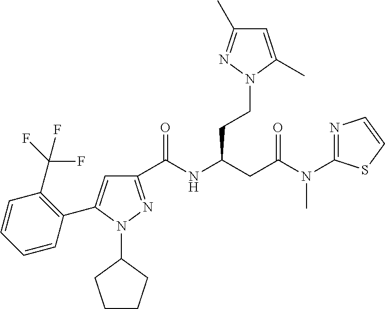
C1(C(NC(CC(N(C2=NC=CS2)C)=O)CCN2C(C)=CC(C)=N2)=O)=NN(C2CCCC2)C(C2=C(C(F)(F)F)C=CC=C2)=C1
